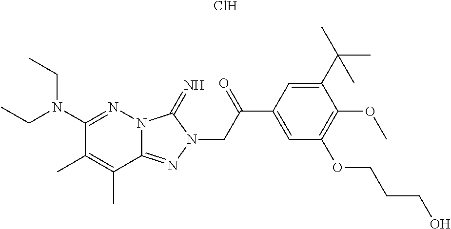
Cl.C1(N(CC)CC)=NN2C(=NN(CC(C3=CC(OCCCO)=C(OC)C(C(C)(C)C)=C3)=O)C2=N)C(C)=C1C
